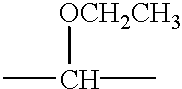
CC(C)[OCH2CH3]
